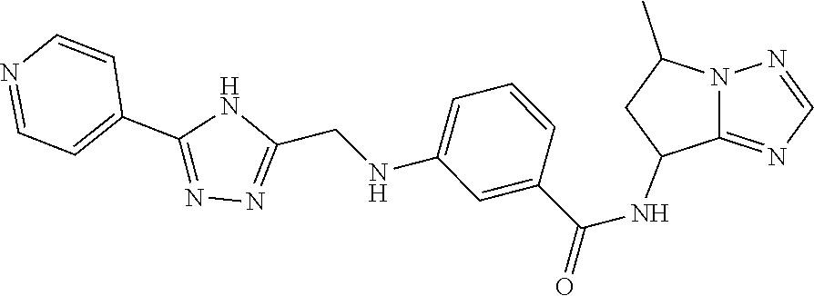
C1=NC=CC(C2=NN=C(CNC3=CC=CC(C(=O)NC4C5=NC=NN5C(C)C4)=C3)N2)=C1
